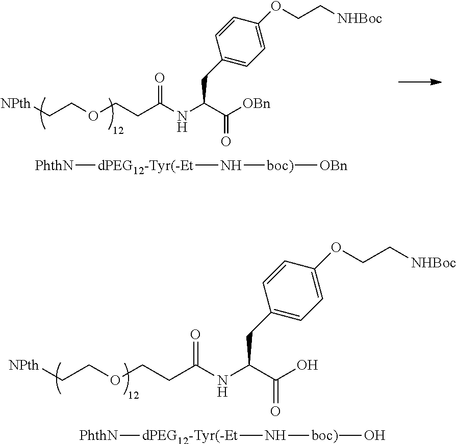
[NPth]CCOCCC(NC(C(O)=O)CC1=CC=C(OCC[NHBoc])C=C1)=O.[PhthN][dPEG12-Tyr(-Et]N[boc)]O.[NPth]CCOCCC(NC(C([OBn])=O)CC1=CC=C(OCC[NHBoc])C=C1)=O.[PhthN][dPEG12-Tyr(-Et]N[boc)][OBn]
